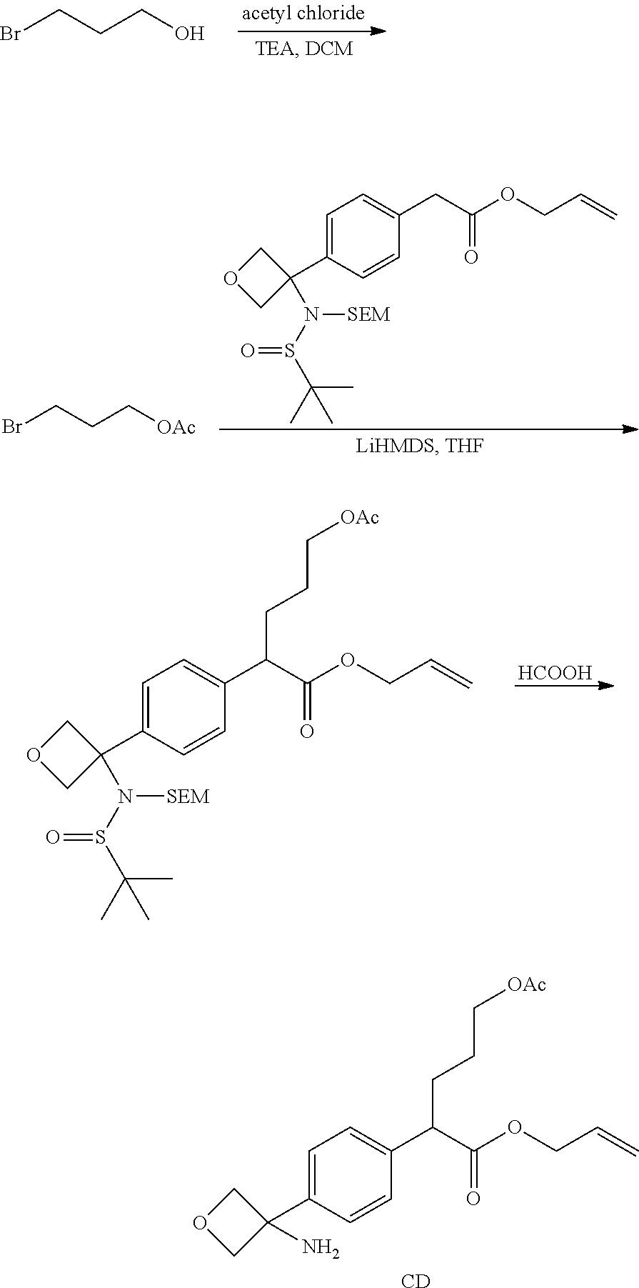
C1=C(C2(N)COC2)C=CC(C(C(OCC=C)=O)CCC[OAc])=C1.[CD].BrCCCO.BrCCC[OAc].C1=C(C2(N(S(C(C)(C)C)=O)[SEM])COC2)C=CC(CC(OCC=C)=O)=C1.[HCOOH].C1=C(C2(N(S(C(C)(C)C)=O)[SEM])COC2)C=CC(C(C(OCC=C)=O)CCC[OAc])=C1
